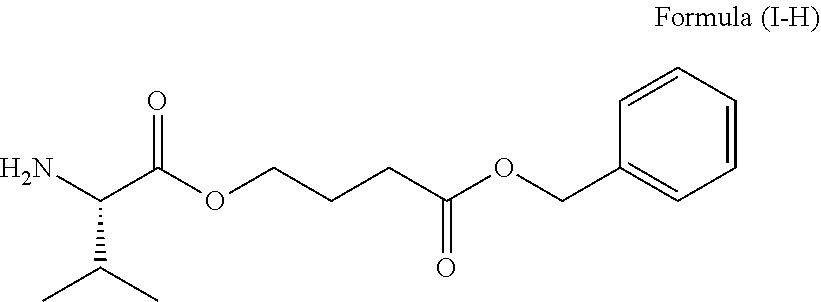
NC(C(OCCCC(OCC1=CC=CC=C1)=O)=O)C(C)C
